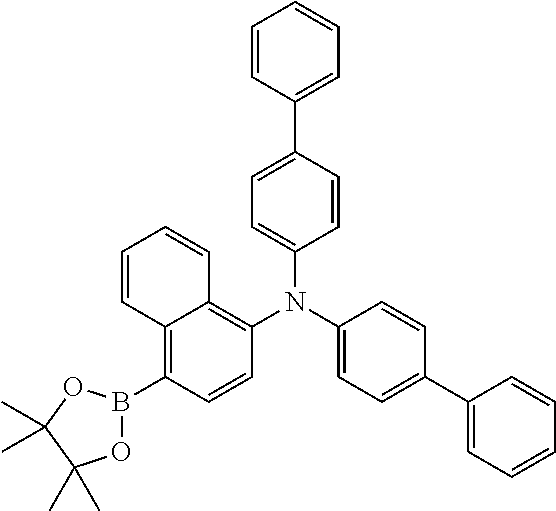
C1(C2=CC=CC=C2)=CC=C(N(C2=C3C(=C(B4OC(C)(C)C(C)(C)O4)C=C2)C=CC=C3)C2=CC=C(C3=CC=CC=C3)C=C2)C=C1
